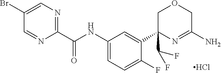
C1=NC(C(NC2=CC=C(F)C(C3(C(F)F)COCC(N)=N3)=C2)=O)=NC=C1Br.Cl
